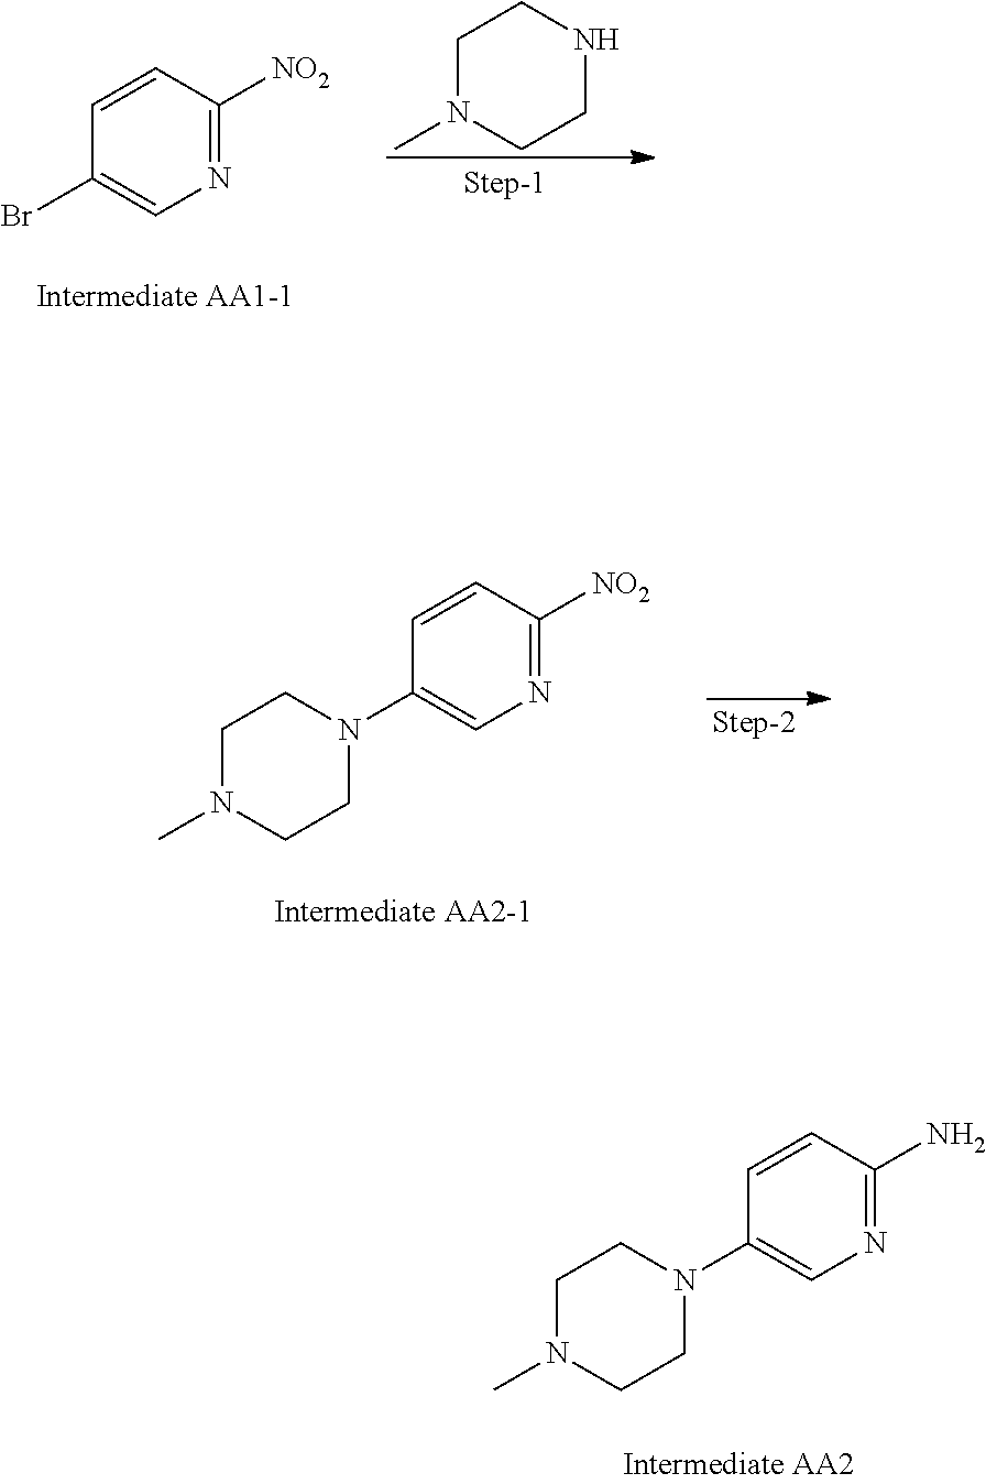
C1=CC(Br)=CN=C1[NO2].C1N(C)CCNC1.C1=CC(N2CCN(C)CC2)=CN=C1[NO2].C1=CC(N2CCN(C)CC2)=CN=C1N
